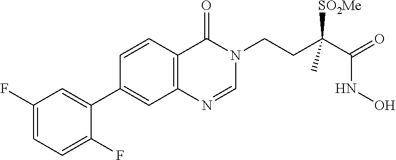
C1=NC2=C(C=CC(C3=CC(F)=CC=C3F)=C2)C(=O)N1CCC(C(=O)NO)([SO2Me])C
